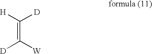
C(=C([W])[D])([H])[D]
